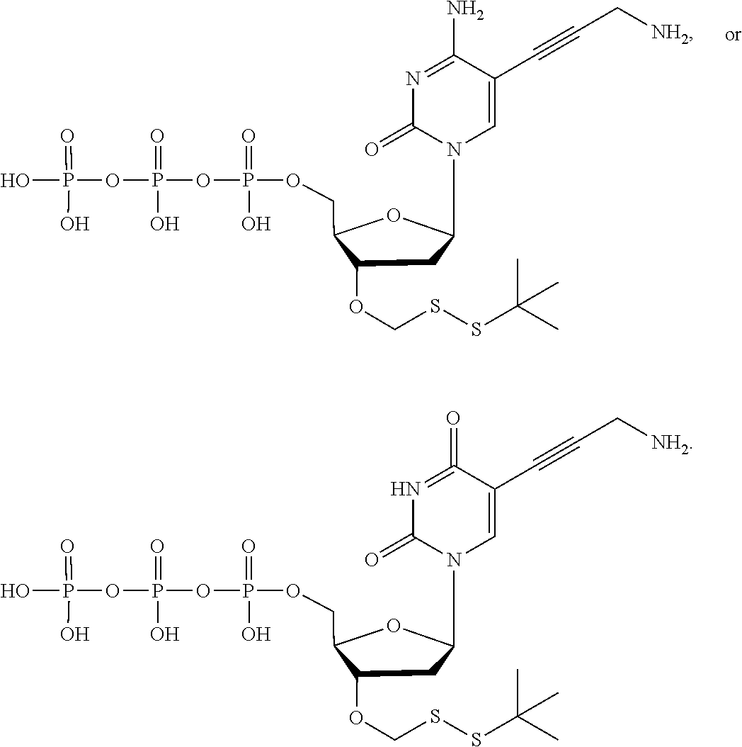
C(OC1C(COP(OP(OP(O)(=O)O)(O)=O)(O)=O)OC(N2C=C(C#CC[NH2])C(N)=NC2=O)C1)SSC(C)(C)C.C(OC1C(COP(OP(OP(O)(=O)O)(O)=O)(O)=O)OC(N2C=C(C#CC[NH2])C(=O)=NC2=O)C1)SSC(C)(C)C
